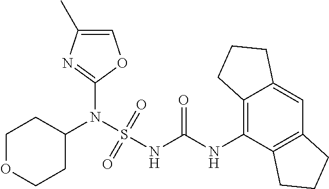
C1(N(S(NC(NC2=C3C(=CC4=C2CCC4)CCC3)=O)(=O)=O)C2CCOCC2)=NC(C)=CO1
